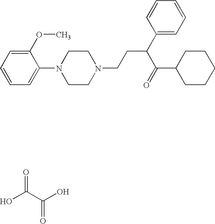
C1=CC=C(N2CCN(CCC(C3=CC=CC=C3)C(=O)C3CCCCC3)CC2)C(OC)=C1.O=C(C(O)=O)O
